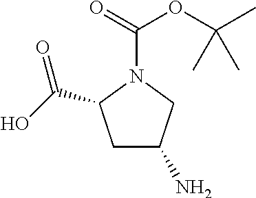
C1C(N)CN(C(=O)OC(C)(C)C)C1C(O)=O
